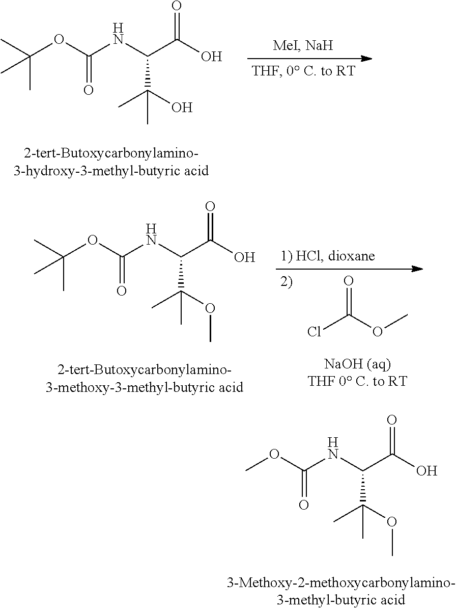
N(C(C(O)=O)C(O)(C)C)C(OC(C)(C)C)=O.N(C(C(O)=O)C(OC)(C)C)C(OC)=O.ClC(OC)=O.N(C(C(O)=O)C(OC)(C)C)C(OC(C)(C)C)=O
